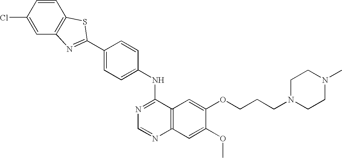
C1=CC(Cl)=CC2=C1SC(C1=CC=C(NC3=NC=NC4=C3C=C(OCCCN3CCN(C)CC3)C(OC)=C4)C=C1)=N2
